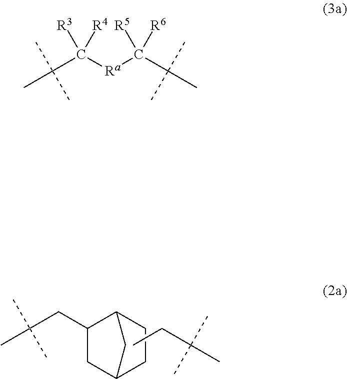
CC(CC1CC2CC1CC2)(C)C.CCC(C)(C)C.CC(C([Ra]C([R5])(C(C)(C)C)[R6])([R3])[R4])(C)C
